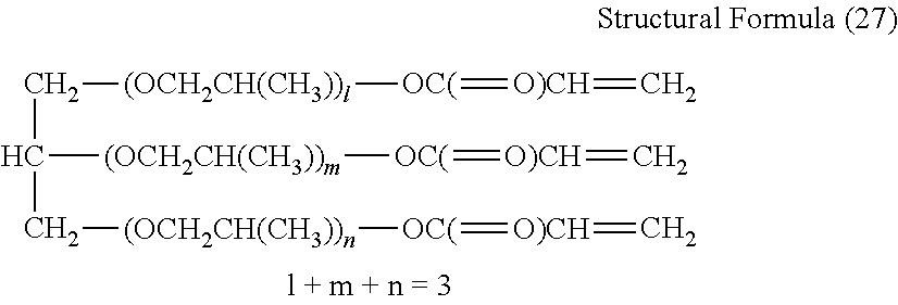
C(C[(OCH2CH(CH3))l][OC(]=[O)CH]=C)(C[(OCH2CH(CH3))n][OC(]=[O)CH]=C)[(OCH2CH(CH3))m][OC(]=[O)CH]=C
